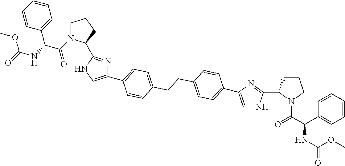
C1(C2=CNC(C3CCCN3C(C(C3=CC=CC=C3)NC(=O)OC)=O)=N2)=CC=C(CCC2=CC=C(C3=CNC(C4N(C(C(NC(=O)OC)C5=CC=CC=C5)=O)CCC4)=N3)C=C2)C=C1
